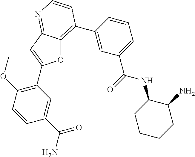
O1C2=C(C3=CC(C(NC4CCCCC4N)=O)=CC=C3)C=CN=C2C=C1C1=C(OC)C=CC(C(N)=O)=C1
